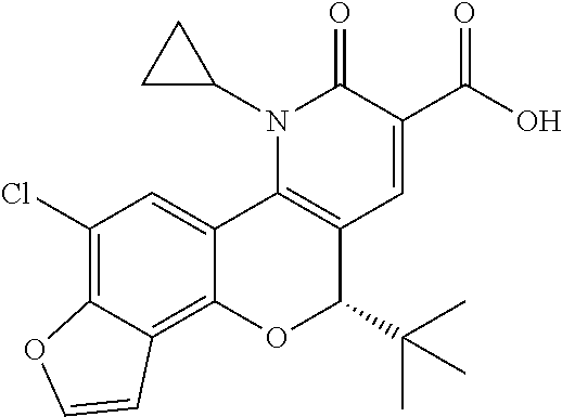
C1(Cl)=C2C(=C3C(=C1)C1=C(C(C(C)(C)C)O3)C=C(C(O)=O)C(=O)N1C1CC1)C=CO2
